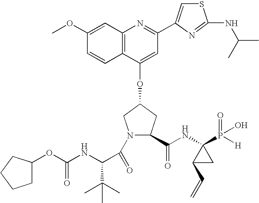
C12=C(C=C(OC)C=C1)N=C(C1=CSC(NC(C)C)=N1)C=C2OC1CC(C(NC2(P(=O)(O)[H])C(C=C)C2)=O)N(C(=O)C(NC(=O)OC2CCCC2)C(C)(C)C)C1
